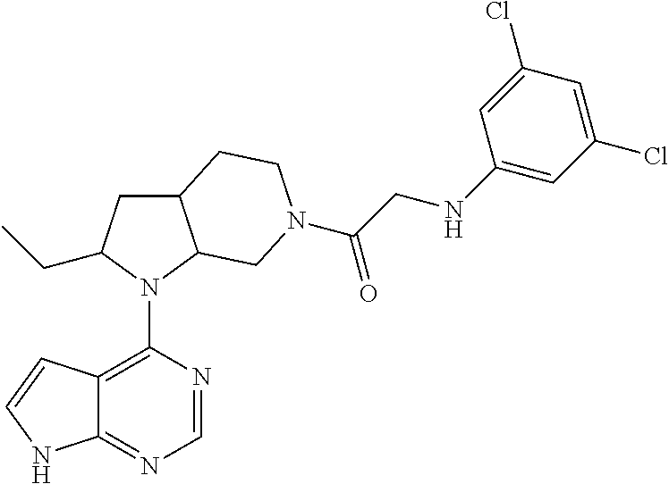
C12=C(N3C4C(CC3CC)CCN(C(CNC3=CC(Cl)=CC(Cl)=C3)=O)C4)N=CN=C1NC=C2
